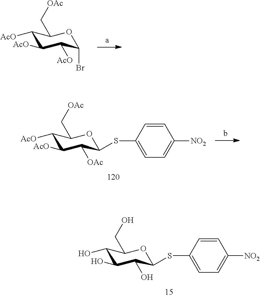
C1([AcO])C([AcO])C([AcO])C(Br)OC1C[OAc].C1([AcO])C([AcO])C([OAc])C(SC2=CC=C([NO2])C=C2)OC1C[OAc].C1(O)C(O)C(O)C(SC2=CC=C([NO2])C=C2)OC1CO
